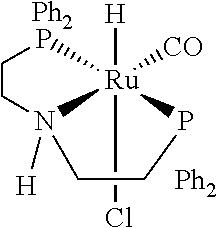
[Ph2].[Ph2].[H][Ru]12([CO])(Cl)PCCN1([H])CCP2
